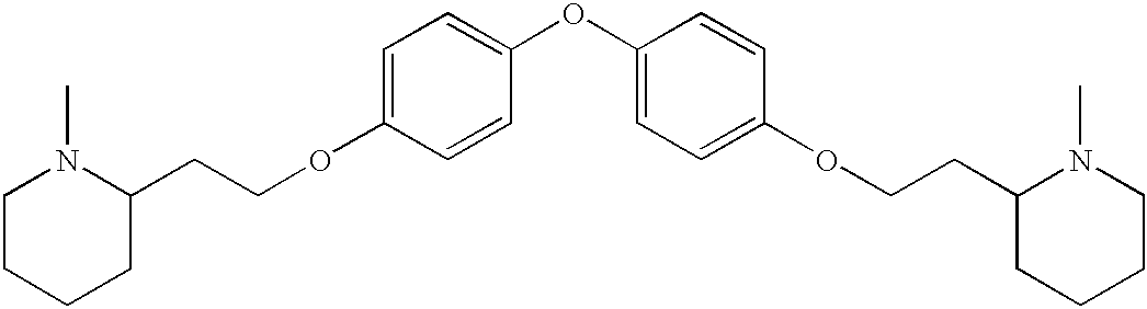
C1=C(OCCC2N(C)CCCC2)C=CC(OC2=CC=C(OCCC3CCCCN3C)C=C2)=C1
